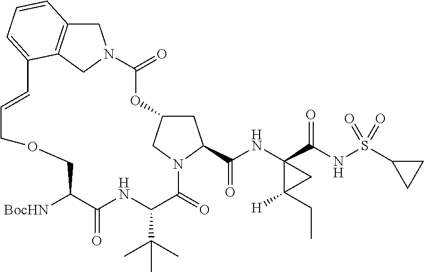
C1C2CN(C1C(NC1(C(NS(C3CC3)(=O)=O)=O)C([H])(CC)C1)=O)C(=O)C(C(C)(C)C)NC(=O)C([BocHN])COCC=CC1=CC=CC3=C1CN(C(=O)O2)C3
